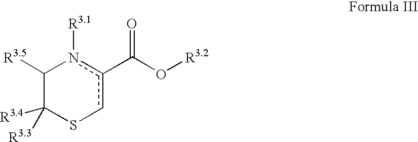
C1([R3.5])C([R3.4])([R3.3])Scc(C(=O)O[R3.2])n1[R3.1]
